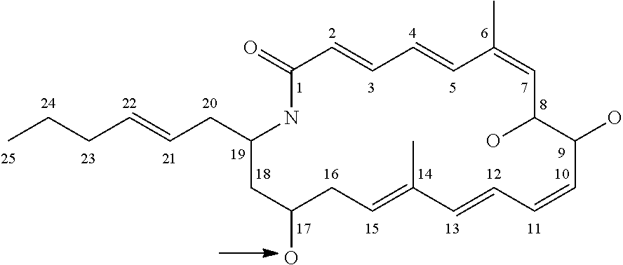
C1(=O)NC(CC=CCCC)CC(O)CC=C(C)C=CC=CC(O)C(O)C=C(C)C=CC=C1
